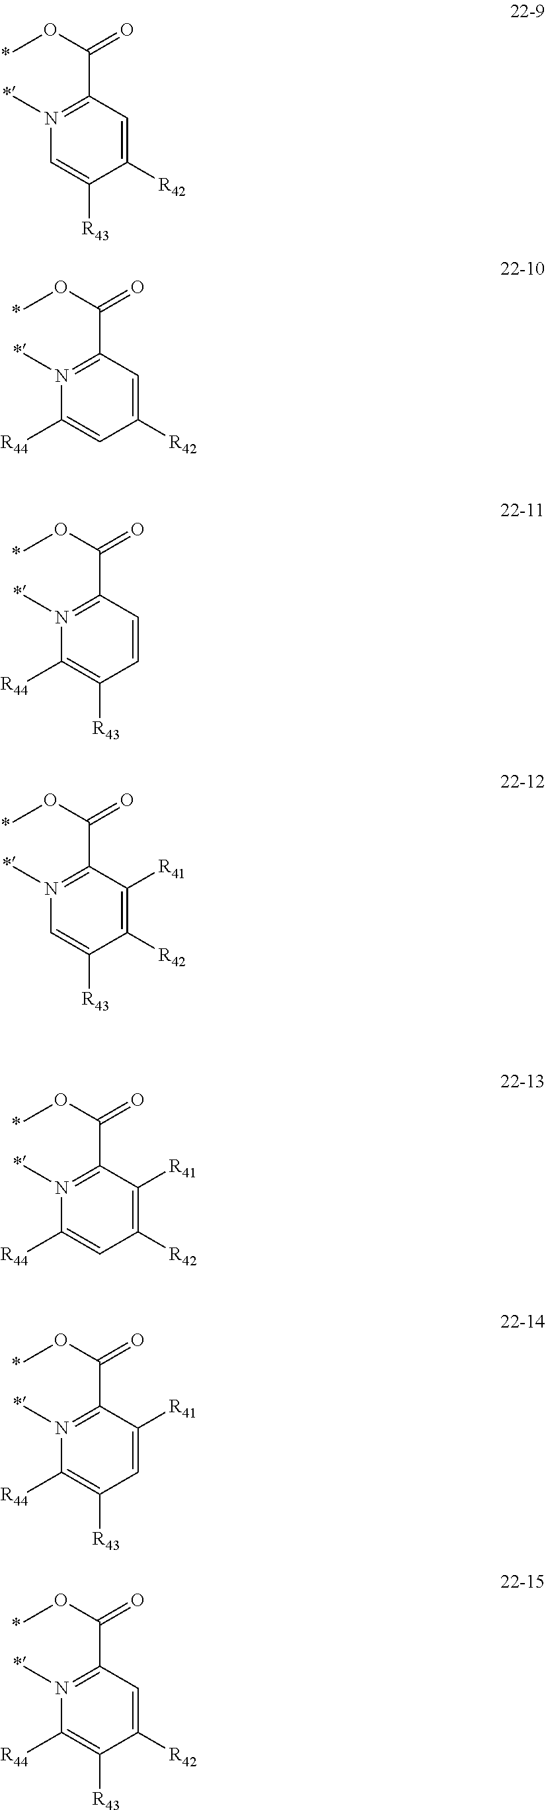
N1(C)=C(C(OC)=O)C=C([R42])C([R43])=C1.N1(C)=C(C(OC)=O)C=C([R42])C=C1[R44].N1(C)=C(C(OC)=O)C=CC([R43])=C1[R44].N1(C)=C(C(OC)=O)C([R41])=C([R42])C([R43])=C1.N1(C)=C(C(OC)=O)C([R41])=C([R42])C=C1[R44].N1(C)=C(C(OC)=O)C([R41])=CC([R43])=C1[R44].N1(C)=C(C(OC)=O)C=C([R42])C([R43])=C1[R44]
